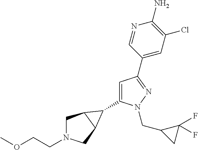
C1(C2C3CN(CCOC)CC32)=CC(C2=CC(Cl)=C(N)N=C2)=NN1CC1CC1(F)F
